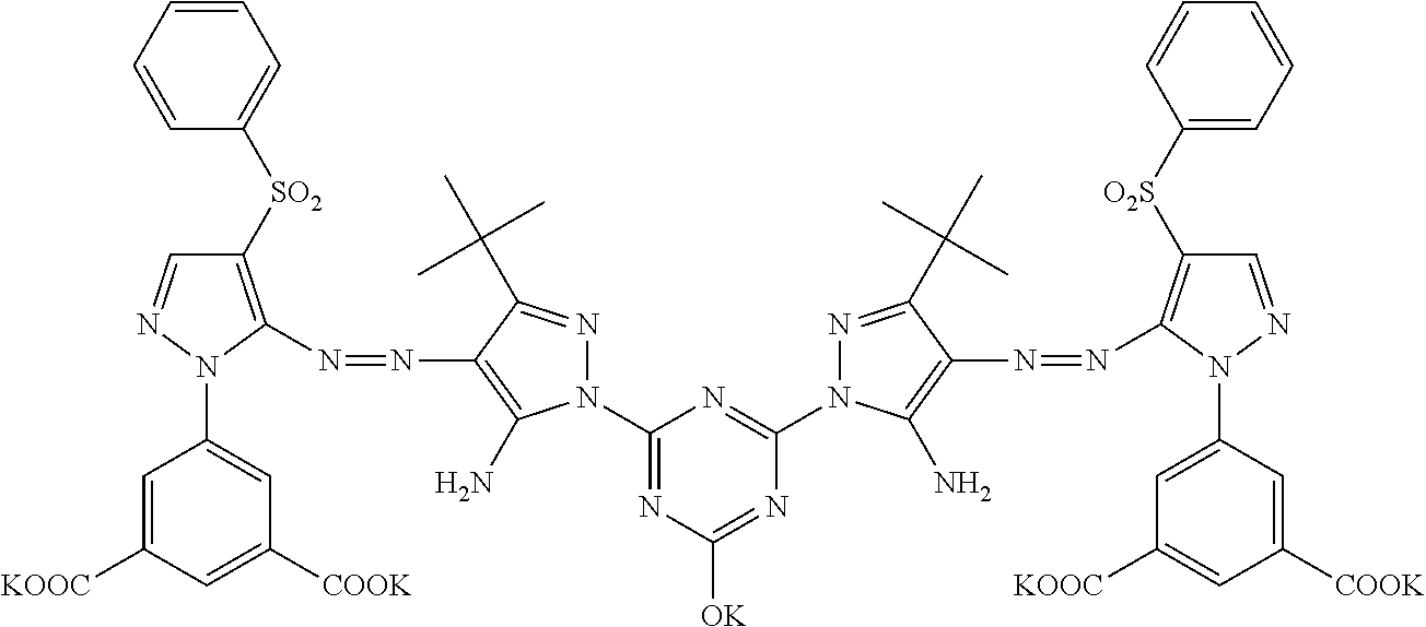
C1(N2N=CC([SO2]C3=CC=CC=C3)=C2N=NC2=C(N)N(C3=NC([OK])=NC(N4N=C(C(C)(C)C)C(N=NC5=C([O2S]C6=CC=CC=C6)C=NN5C5=CC([KOOC])=CC([COOK])=C5)=C4N)=N3)N=C2C(C)(C)C)=CC([COOK])=CC([KOOC])=C1
